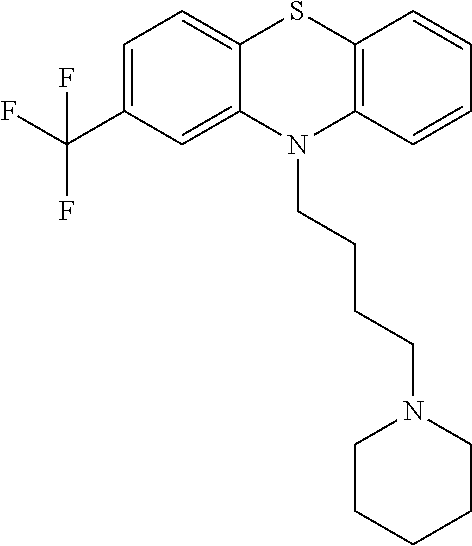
C1=C(C(F)(F)F)C=C2C(=C1)SC1=C(N2CCCCN2CCCCC2)C=CC=C1
